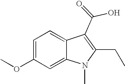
C1=C(OC)C=C2C(=C1)C(C(=O)O)=C(CC)N2C
